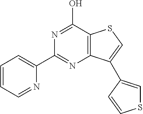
C1(C2=NC3=C(C(O)=N2)SC=C3C2=CSC=C2)=CC=CC=N1
